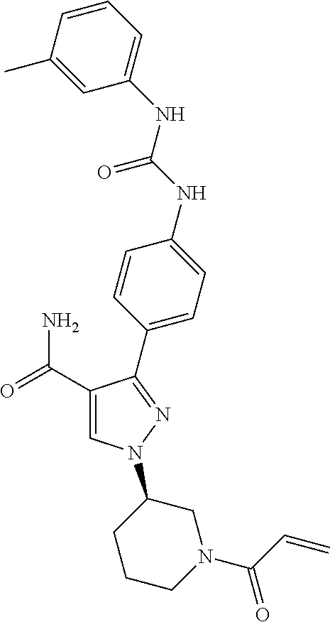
C1(C(=O)N)=CN(C2CCCN(C(=O)C=C)C2)N=C1C1=CC=C(NC(=O)NC2=CC=CC(C)=C2)C=C1
